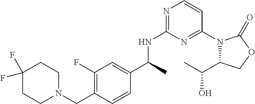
C1(C(C)NC2=NC=CC(N3C(C(O)C)COC3=O)=N2)=CC(F)=C(CN2CCC(F)(F)CC2)C=C1
